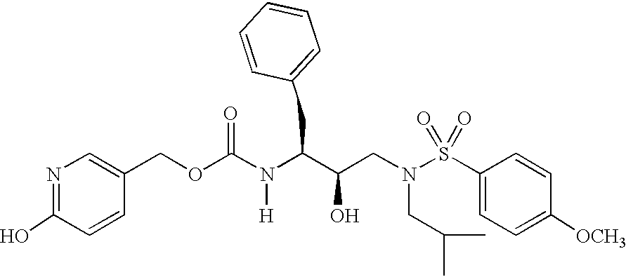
N1=C(O)C=CC(COC(N(C(C(CN(S(C2=CC=C([OCH3])C=C2)(=O)=O)CC(C)C)O)CC2=CC=CC=C2)[H])=O)=C1
